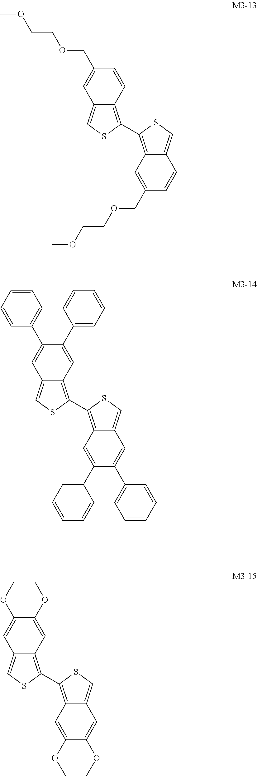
C1=CC2=C(C3=C4C(=CS3)C=CC(COCCOC)=C4)SC=C2C=C1COCCOC.C1(C2=CC=CC=C2)=CC2=C(C3=C4C(=CS3)C=C(C3=CC=CC=C3)C(C3=CC=CC=C3)=C4)SC=C2C=C1C1=CC=CC=C1.C1(OC)=CC2=C(C3=C4C(=CS3)C=C(OC)C(OC)=C4)SC=C2C=C1OC
